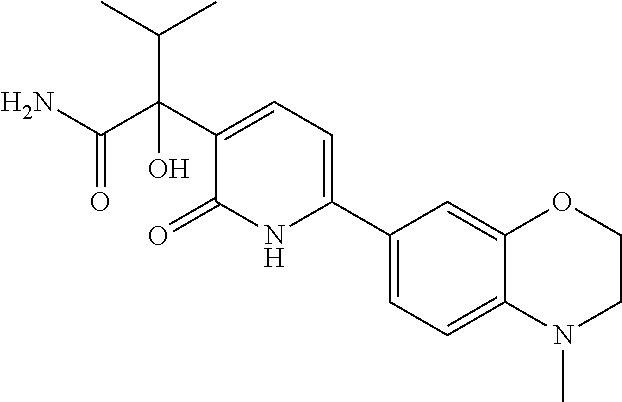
C1(C2=CC=C(C(C(N)=O)(C(C)C)O)C(=O)N2)=CC=C2C(=C1)OCCN2C
